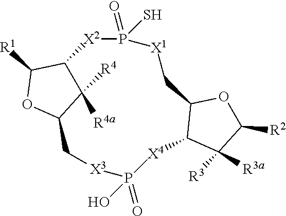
C1([R4a])([R4])C2C([R1])OC1C[X3]P(=O)(O)[X4]C1C(OC([R2])C1([R3a])[R3])C[X1]P(=O)(S)[X2]2
